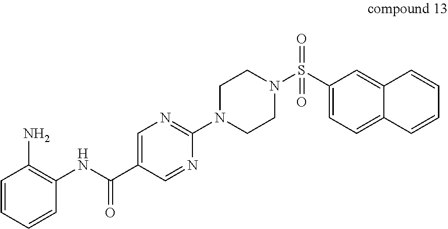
C1=CC2=CC(S(N3CCN(C4=NC=C(C(NC5=C(N)C=CC=C5)=O)C=N4)CC3)(=O)=O)=CC=C2C=C1
